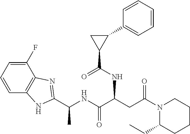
C(NC(CC(=O)N1CCCCC1CC)C(NC(C)C1=NC2=C(C=CC=C2F)N1)=O)(=O)C1C(C2=CC=CC=C2)C1
